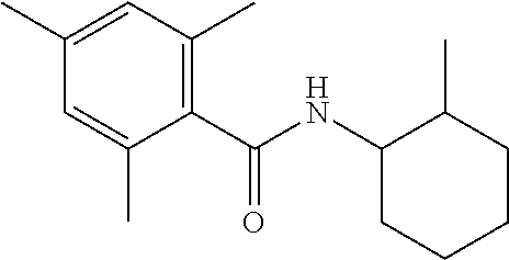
C1(C(=O)NC2CCCCC2C)=C(C)C=C(C)C=C1C
